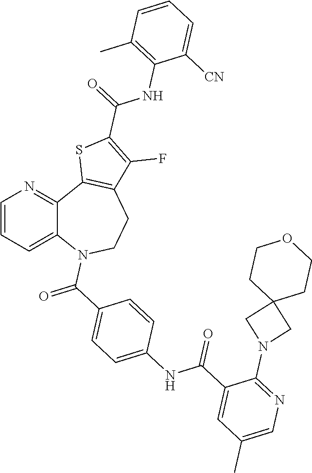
C1=CC=C2C(=N1)C1=C(CCN2C(C2=CC=C(NC(C3=CC(C)=CN=C3N3CC4(C3)CCOCC4)=O)C=C2)=O)C(F)=C(C(=O)NC2=C(C)C=CC=C2[CN])S1
